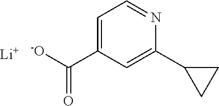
[Li].[-O]C(C1=CC=NC(C2CC2)=C1)=O
